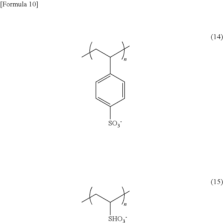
CCC(C)C1=CC=C([SO3-])C=C1.CCC(C)[SHO3-]
